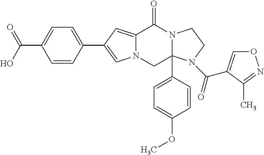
C12=CC(C3=CC=C(C(O)=O)C=C3)=CN1CC1(C3=CC=C(OC)C=C3)N(C2=O)CCN1C(=O)C1=CON=C1C
